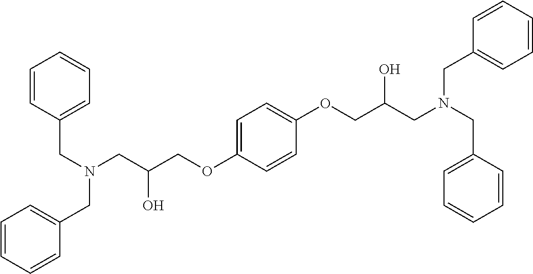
C1=CC(CN(CC2=CC=CC=C2)CC(COC2=CC=C(OCC(CN(CC3=CC=CC=C3)CC3=CC=CC=C3)O)C=C2)O)=CC=C1
